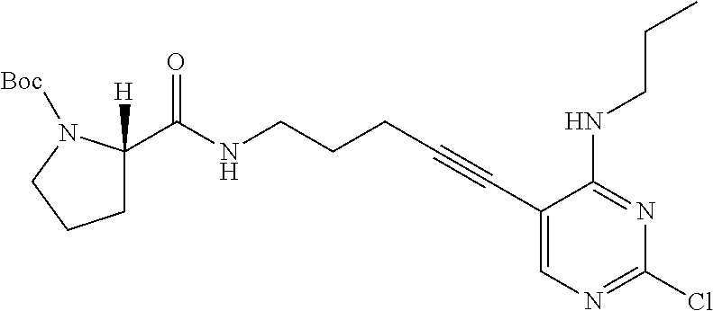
C(NCCCC#CC1=CN=C(Cl)N=C1NCCC)(=O)C1([H])CCCN1[Boc]
